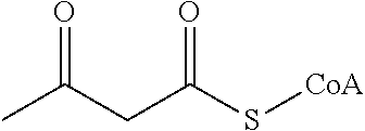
C(C(S[CoA])=O)C(C)=O
